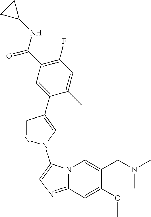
C1(C)=CC(F)=C(C(NC2CC2)=O)C=C1C1=CN(C2=CN=C3N2C=C(CN(C)C)C(OC)=C3)N=C1
